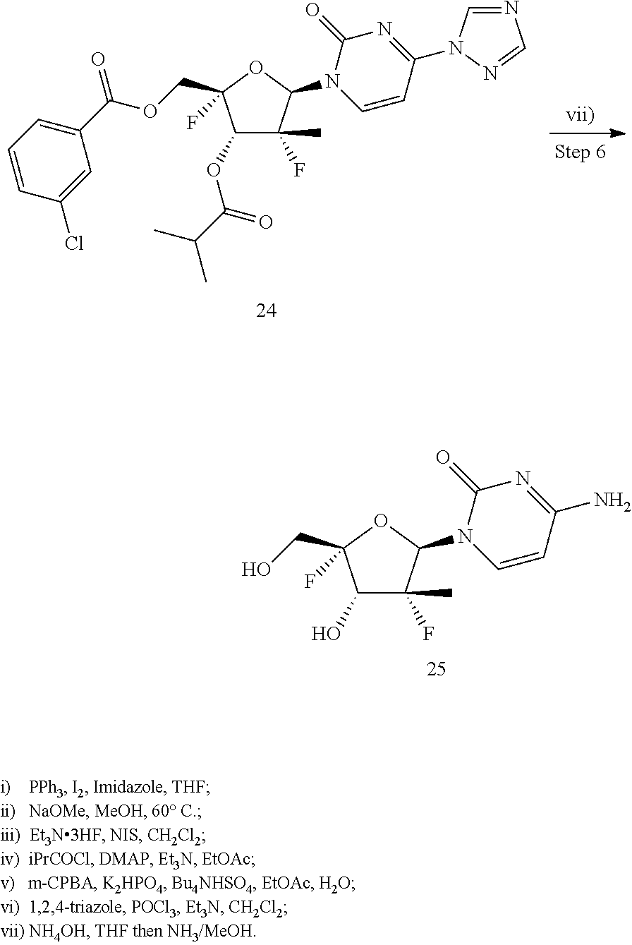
C1(OC(C(C)C)=O)C(F)(C)C(N2C=CC(N3C=NC=N3)=NC2=O)OC1(COC(C1=CC=CC(Cl)=C1)=O)F.C1(O)C(F)(C)C(N2C=CC(N)=NC2=O)OC1(CO)F
